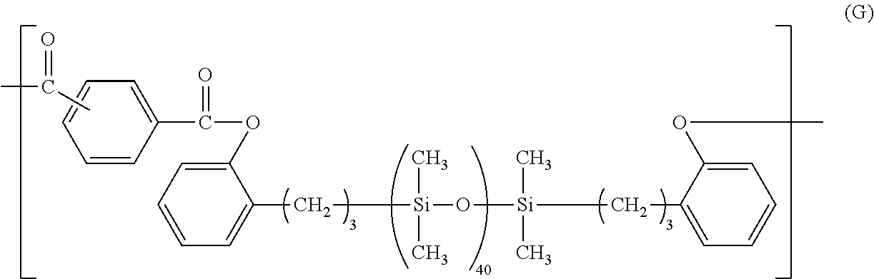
C1(C[Si](O[Si](CC2=CC=CC=C2OC)(C)C)(C)C)=CC=CC=C1OC(=O)C1=CC=CC=C1.CC(C)=O
